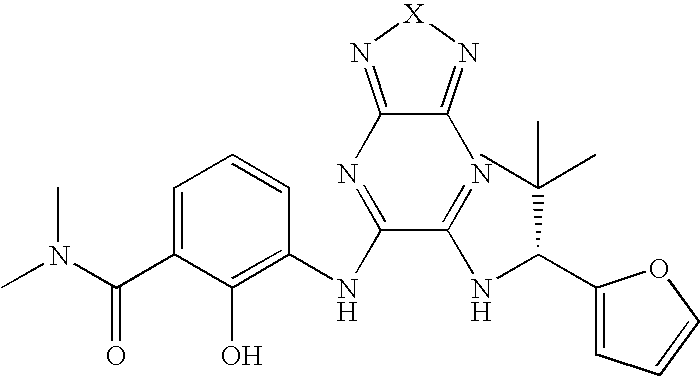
C1=C(C(N(C)C)=O)C(O)=C(NC2=NC3=N[X]N=C3N=C2NC(C2=CC=CO2)C(C)(C)C)C=C1
